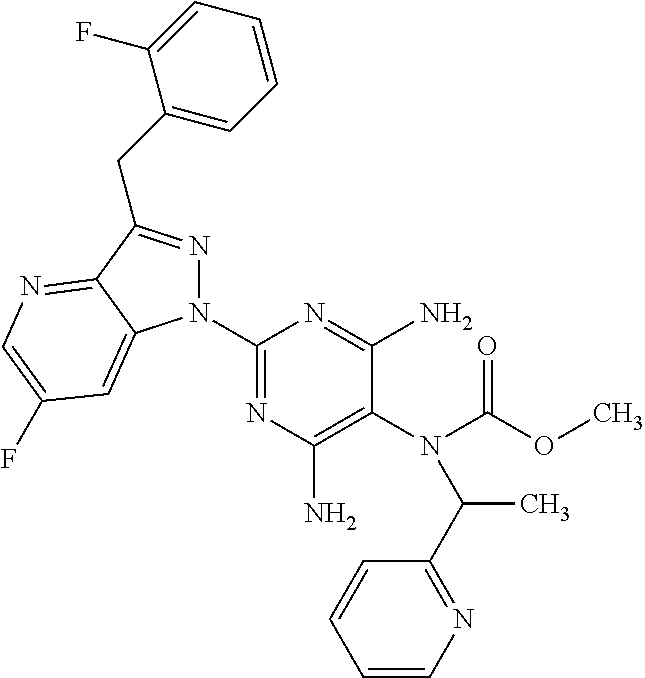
C1(N2N=C(CC3=CC=CC=C3F)C3=NC=C(F)C=C23)=NC(N)=C(N(C(OC)=O)C(C)C2=NC=CC=C2)C(N)=N1
